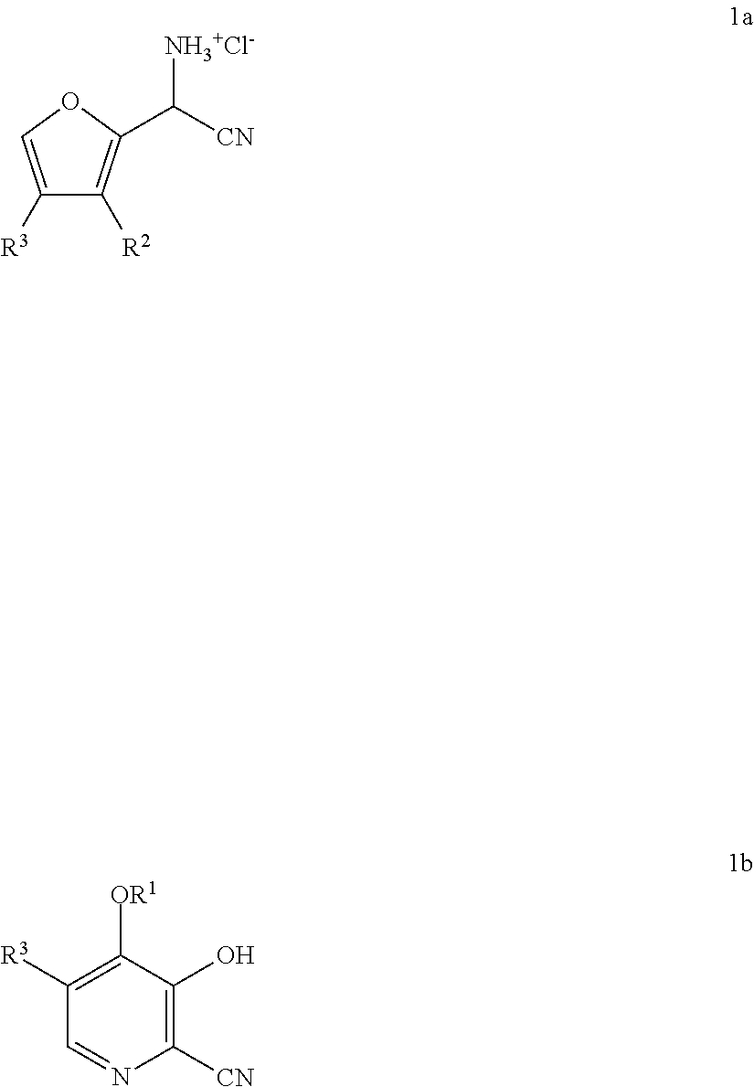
C1([CN])=C(O)C([OR1])=C([R3])C=N1.C1([R3])=COC(C([NH3+Cl-])[CN])=C1[R2]
